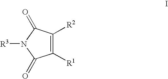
C1([R1])=C([R2])C(=O)N([R3])C1=O
